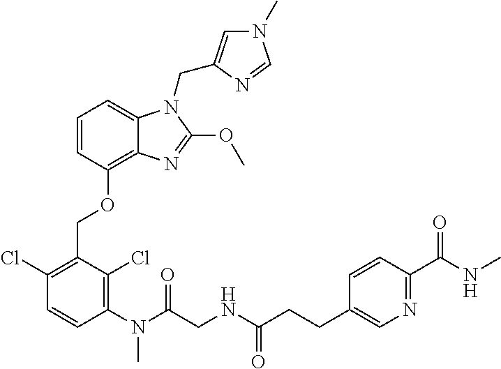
C1=CC(OCC2=C(Cl)C=CC(N(C(CNC(CCC3=CN=C(C(=O)NC)C=C3)=O)=O)C)=C2Cl)=C2C(=C1)N(CC1=CN(C)C=N1)C(OC)=N2
